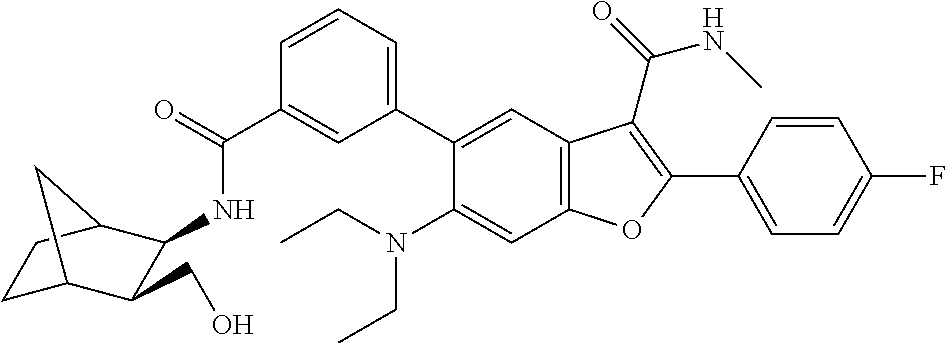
C1=CC=C(C2=CC3=C(C=C2N(CC)CC)OC(C2=CC=C(F)C=C2)=C3C(=O)NC)C=C1C(=O)NC1C(CO)C2CCC1C2
